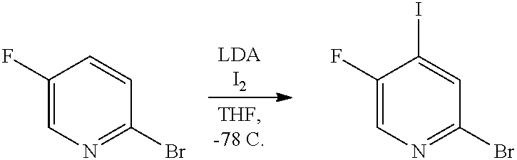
C1(F)=CN=C(Br)C=C1.C1(F)=CN=C(Br)C=C1I
